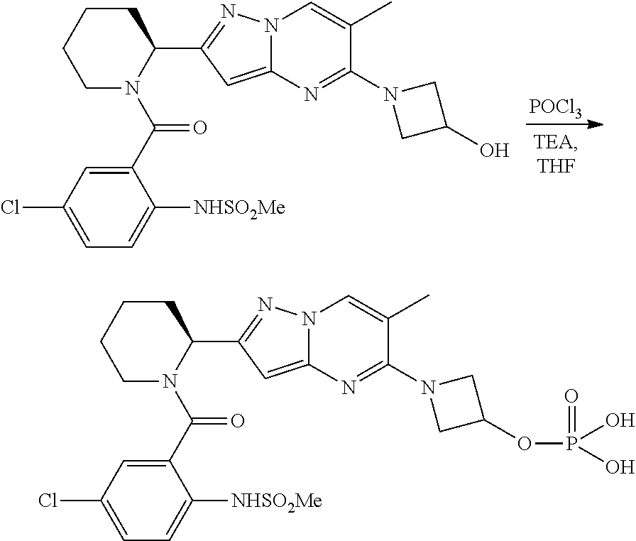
C1(C(N2C(C3=NN4C(=C3)N=C(N3CC(O)C3)C(C)=C4)CCCC2)=O)=CC(Cl)=CC=C1[NHSO2Me].[POCl3].C1(C(N2C(C3=NN4C(=C3)N=C(N3CC(OP(O)(=O)O)C3)C(C)=C4)CCCC2)=O)=CC(Cl)=CC=C1[NHSO2Me]
